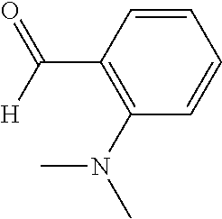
C1(N(C)C)=C(C(=O)[H])C=CC=C1
